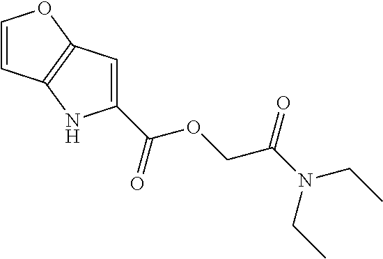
C1=CC2=C(O1)C=C(C(OCC(N(CC)CC)=O)=O)N2
